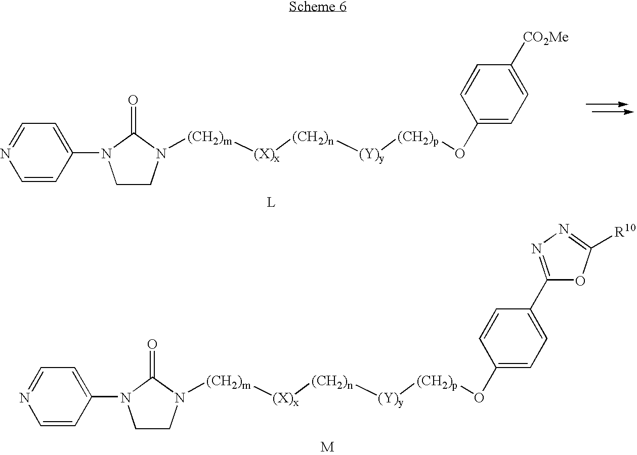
C1=CC(N2CCN([(CH2)m][(X)x][(CH2)n][(Y)y][(CH2)p]OC3=CC=C([CO2Me])C=C3)C2=O)=CC=N1.[L].C1=CC(N2CCN([(CH2)m][(X)x][(CH2)n][(Y)y][(CH2)p]OC3=CC=C(C4=NN=C([R10])O4)C=C3)C2=O)=CC=N1
